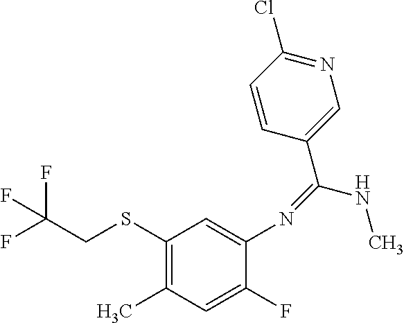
N(C1=CC(SCC(F)(F)F)=C(C)C=C1F)=C(NC)C1=CN=C(Cl)C=C1
